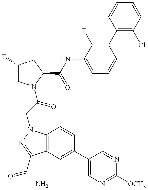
C1(F)CN(C(CN2C3=C(C(C(N)=O)=N2)C=C(C2=CN=C([OCH3])N=C2)C=C3)=O)C(C(=O)NC2=CC=CC(C3=C(Cl)C=CC=C3)=C2F)C1
